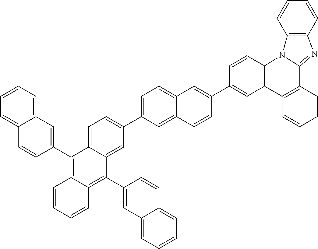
C12=CC=C(C3=CC=C4C(=C3)C(C3=CC5=CC=CC=C5C=C3)=C3C(=C4C4=CC5=CC=CC=C5C=C4)C=CC=C3)C=C1C=CC(C1=CC3=C(C=C1)N1C(=NC4=C1C=CC=C4)C1=C3C=CC=C1)=C2
